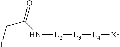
[L2]([L3][L4][X1])NC(CI)=O
